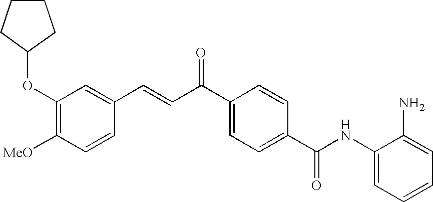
C(=CC(C1=CC=C(C(NC2=CC=CC=C2N)=O)C=C1)=O)C1=CC(OC2CCCC2)=C([MeO])C=C1
